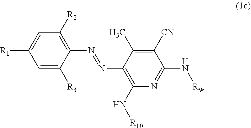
[R1]C1=CC([R2])=C(N=NC2=C(N[R10])N=C(N[R9])C([CN])=C2C)C([R3])=C1
